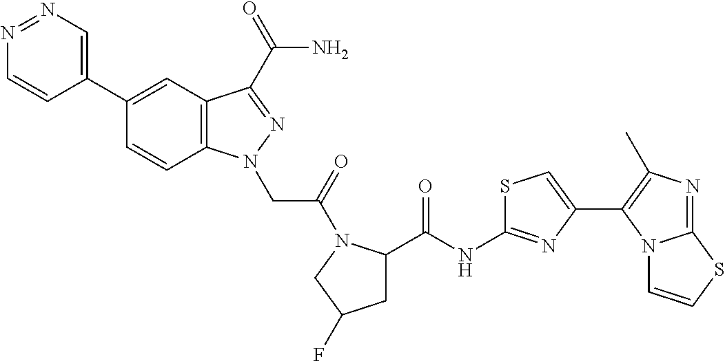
N1=NC=C(C2=CC3=C(C=C2)N(CC(=O)N2C(C(NC4=NC(C5=C(C)N=C6N5C=CS6)=CS4)=O)CC(F)C2)N=C3C(N)=O)C=C1
